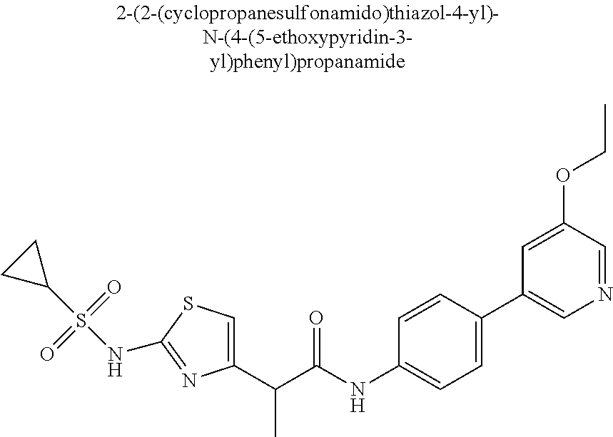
C1(C(C(NC2=CC=C(C3=CN=CC(OCC)=C3)C=C2)=O)C)=CSC(NS(C2CC2)(=O)=O)=N1
